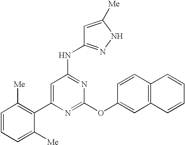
C1=CC=C([Me])C(C2=CC(NC3=NNC([Me])=C3)=NC(OC3=CC4=C(C=C3)C=CC=C4)=N2)=C1[Me]
